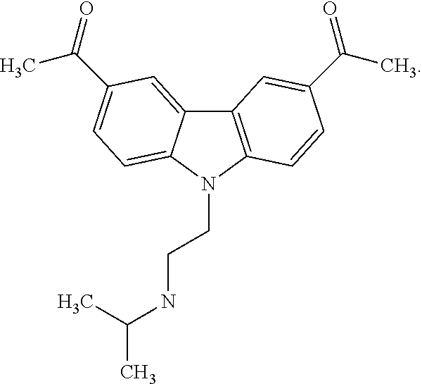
C12=C(N(CCNC(C)C)C3=CC=C(C(C)=O)C=C13)C=CC(C(C)=O)=C2
